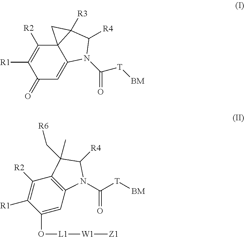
C123C([R2])=C([R1])C(=O)C=C1N(C([T][BM])=O)C([R4])C2([R3])C3.C1(O[L1][W1][Z1])=CC2=C(C([R2])=C1[R1])C(C)(C[R6])C([R4])N2C(=O)[T][BM]
